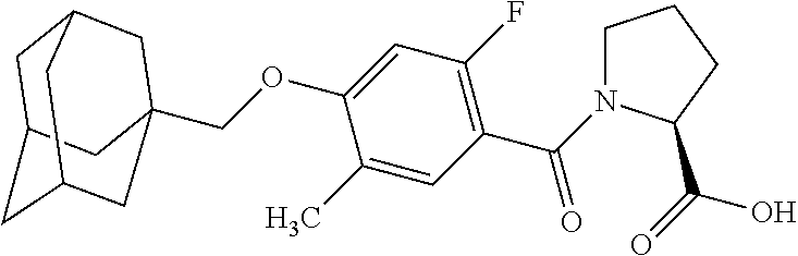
C1C2CC3CC(COC4=CC(F)=C(C(=O)N5CCCC5C(=O)O)C=C4C)(CC1C3)C2
